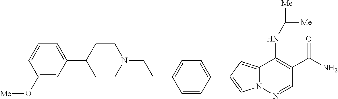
N12C(=CC(C3=CC=C(CCN4CCC(C5=CC=CC(O[Me])=C5)CC4)C=C3)=C1)C(NC([Me])[Me])=C(C(N)=O)C=N2
